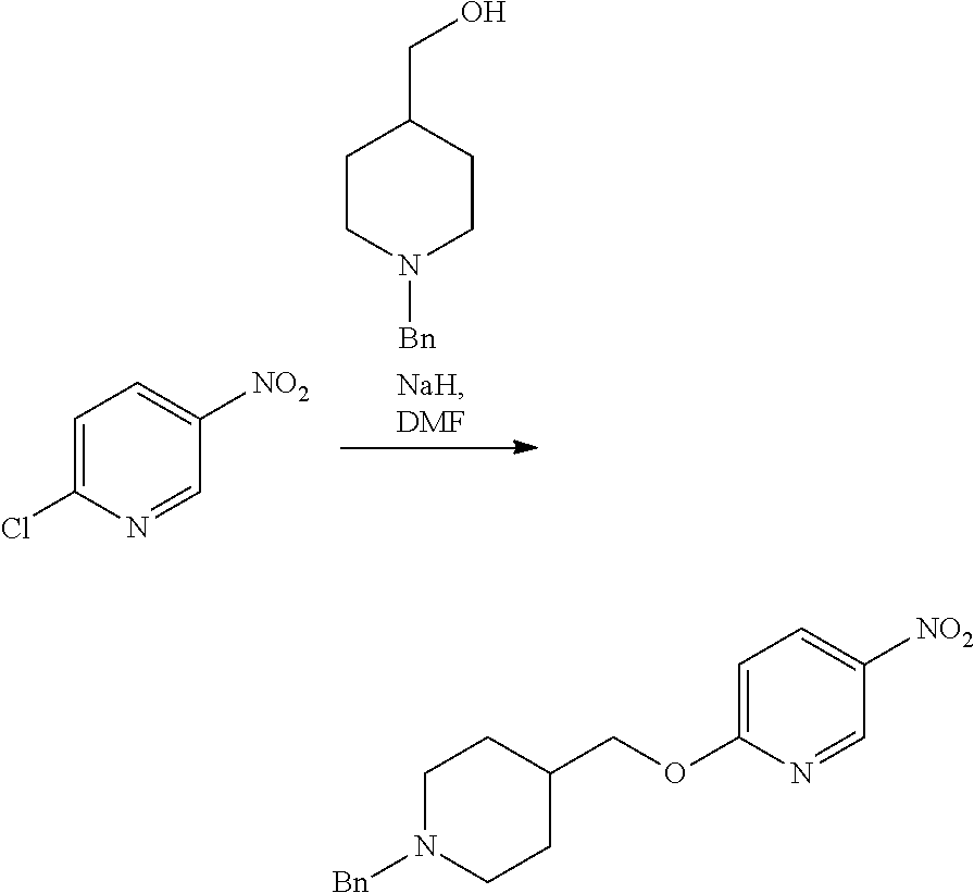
C1CN([Bn])CCC1CO.C1=C(Cl)N=CC([NO2])=C1.C1N([Bn])CCC(COC2=CC=C([NO2])C=N2)C1
